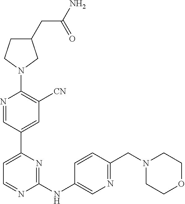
C1=NC(NC2=CN=C(CN3CCOCC3)C=C2)=NC(C2=CC([CN])=C(N3CC(CC(N)=O)CC3)N=C2)=C1
